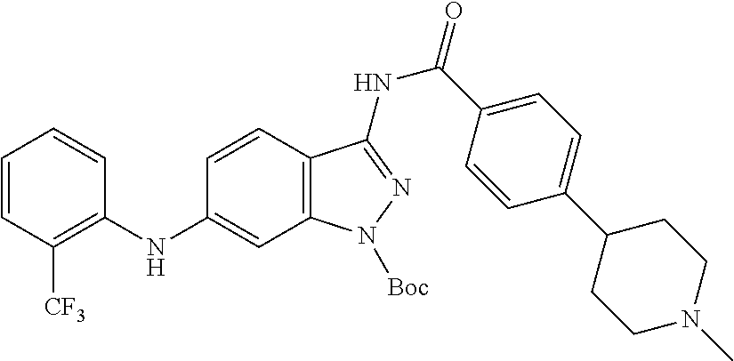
C1=CC([CF3])=C(NC2=CC3=C(C=C2)C(NC(C2=CC=C(C4CCN(C)CC4)C=C2)=O)=NN3[Boc])C=C1
